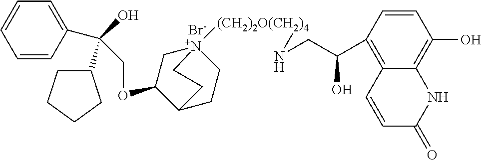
C(OC1C[N+]2([(CH2)2O(CH2)4]NCC(C3=C4C(=C(O)C=C3)NC(=O)C=C4)O)CCC1CC2)C(C1=CC=CC=C1)(O)C1CCCC1.[Br-]
